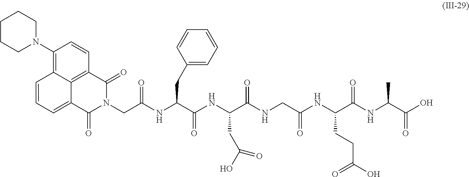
C1(N2CCCCC2)=C2C3=C(C=C1)C(=O)N(CC(NC(C(NC(C(NCC(NC(C(NC(C(O)=O)C)=O)CCC(O)=O)=O)=O)CC(O)=O)=O)CC1=CC=CC=C1)=O)C(=O)C3=CC=C2
